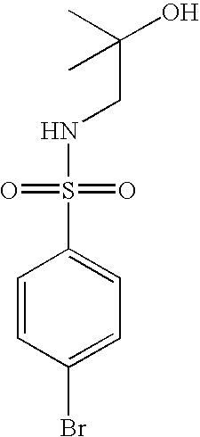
C1=CC(Br)=CC=C1S(=O)(NCC(O)(C)C)=O
